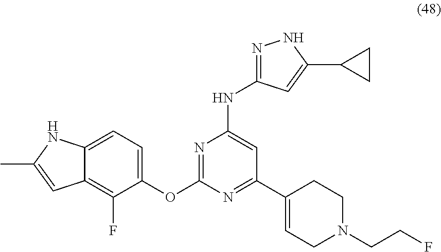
N1=C(OC2=CC=C3C(=C2F)C=C(C)N3)N=C(C2=CCN(CCF)CC2)C=C1NC1=NNC(C2CC2)=C1
